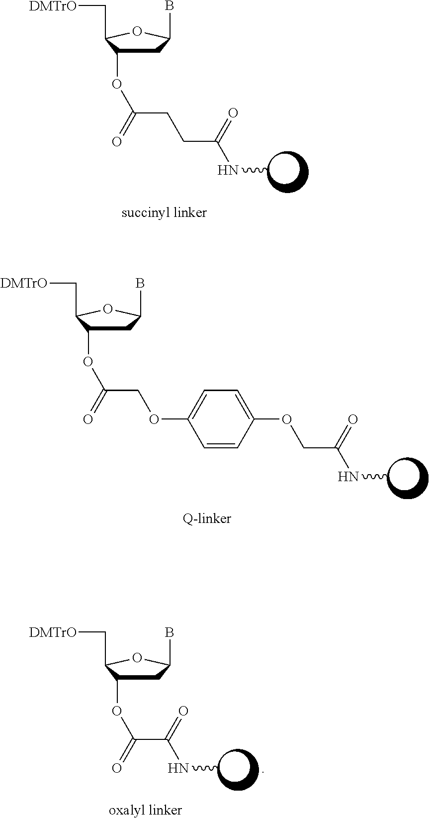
CNC(CCC(OC1CC(B)OC1C[DMTrO])=O)=O.CNC(=O)COC1=CC=C(OCC(OC2CC(B)OC2C[DMTrO])=O)C=C1.CNC(C(OC1CC(B)OC1C[DMTrO])=O)=O
